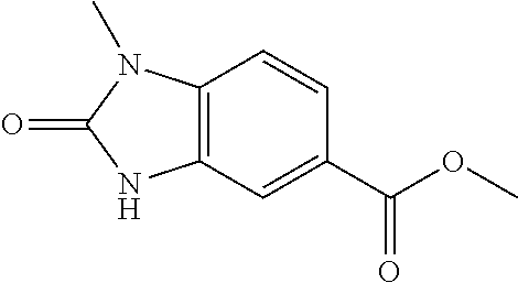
C12=C(C=C(C(OC)=O)C=C1)NC(=O)N2C
